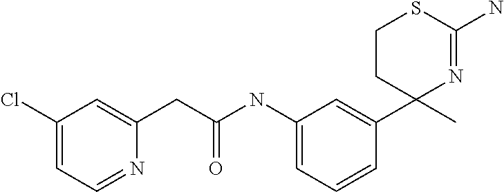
C1CC(C2=CC(NC(CC3=CC(Cl)=CC=N3)=O)=CC=C2)(C)N=C(N)S1
